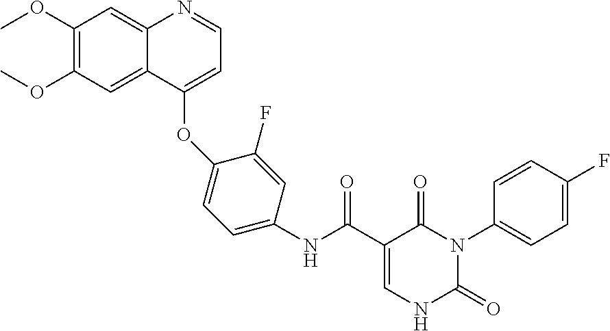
C1(OC)=C(OC)C=C2C(=C1)N=CC=C2OC1=CC=C(NC(C2=CNC(=O)N(C3=CC=C(F)C=C3)C2=O)=O)C=C1F
